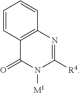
C1=CC2=C(C=C1)N=C([R4])N([M1])C2=O
